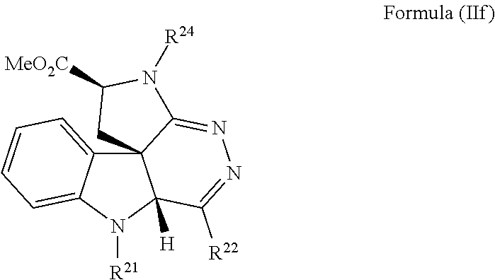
C123C4=CC=CC=C4N([R21])C1([H])C([R22])=NN=C2N([R24])C([MeO2C])C3
